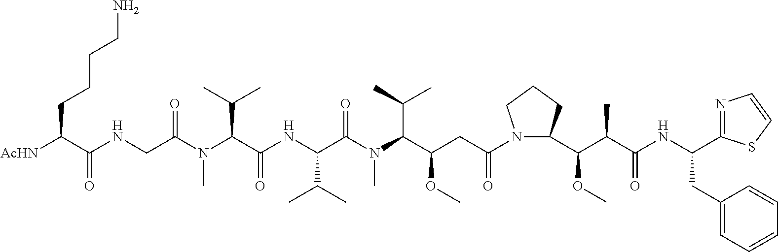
[AcHN]C(C(NCC(N(C(C(NC(C(N(C(C(CC(=O)N1C(C(C(C(NC(CC2=CC=CC=C2)C2=NC=CS2)=O)C)OC)CCC1)OC)C(C)C)C)=O)C(C)C)=O)C(C)C)C)=O)=O)CCCCN
